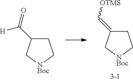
C1C(=C[OTMS])C[NBoc]C1.C1C(C(=O)[H])C[NBoc]C1
